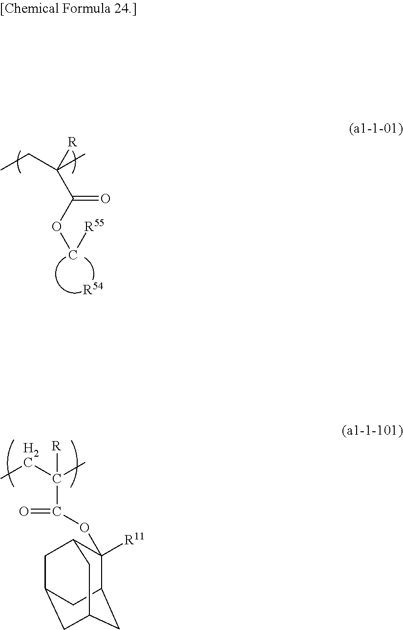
CCC(C)([R])C(OC[R55])=O.[R54].CCC(C)([R])C(=O)OC1([R11])C2CC3CC(CC1C3)C2
